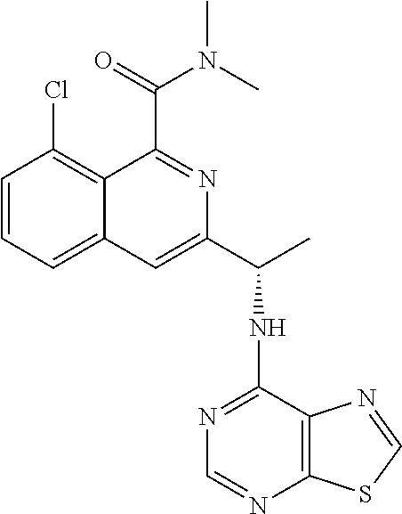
C1=CC=C2C(=C1Cl)C(C(=O)N(C)C)=NC(C(C)NC1=NC=NC3=C1N=CS3)=C2
